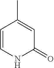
CC1=CC(=O)NC=C1
